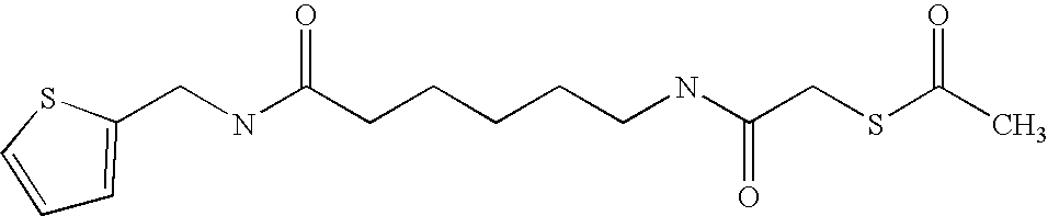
C1=CSC(CNC(CCCCCNC(CSC(C)=O)=O)=O)=C1
